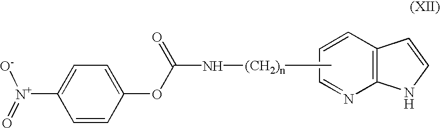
C1=C(OC(=O)N[(CH2)n]C)C=CC([N+]([O-])=O)=C1.N1=CC=CC2=C1NC=C2
